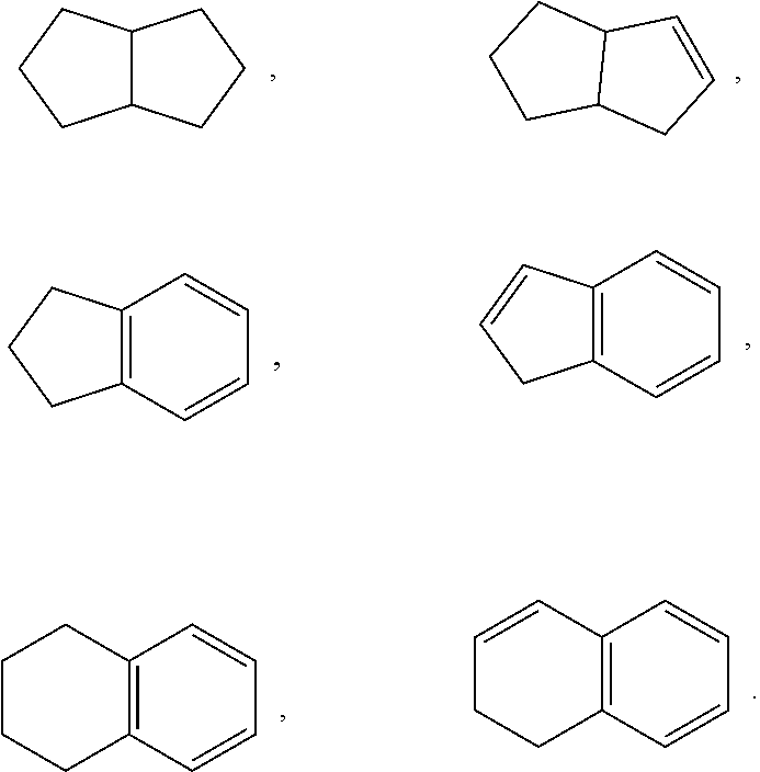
C12C(CCC1)CCC2.C1CC2C(C1)C=CC2.C12=C(C=CC=C1)CCC2.C12=C(C=CC=C1)CC=C2.C1CCC2=C(C1)C=CC=C2.C1=CC2=C(CC1)C=CC=C2
